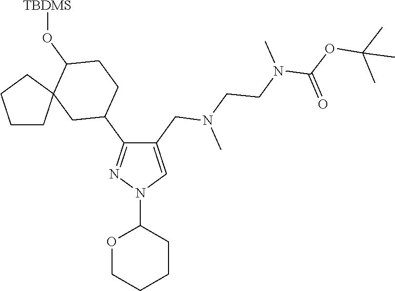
C1(C2CCC(O[TBDMS])C3(C2)CCCC3)=NN(C2OCCCC2)C=C1CN(C)CCN(C(OC(C)(C)C)=O)C
